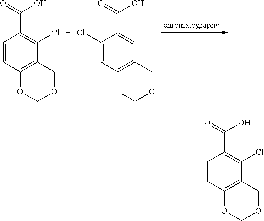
C12=C(COCO1)C(Cl)=C(C(=O)O)C=C2.C12=C(COCO1)C=C(C(=O)O)C(Cl)=C2.C12=C(COCO1)C(Cl)=C(C(=O)O)C=C2
